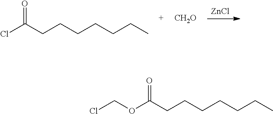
[ZnCl].ClC(CCCCCCC)=O.[CH2O].C(CCCCCCC)(=O)OCCl
